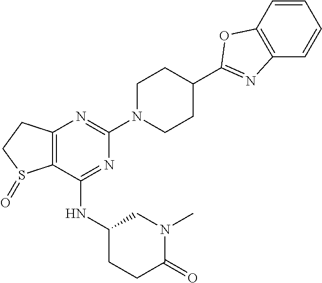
C12=C(C(NC3CCC(=O)N(C)C3)=NC(N3CCC(C4=NC5=C(C=CC=C5)O4)CC3)=N1)S(=O)CC2
